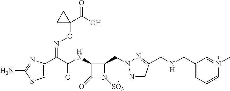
N(C(C(C1=CSC(N)=N1)=NOC1(C(=O)O)CC1)=O)C1C(CN2N=CC(CNCC3=CC=CN(C)=C3)=N2)N([SO3])C1=O
